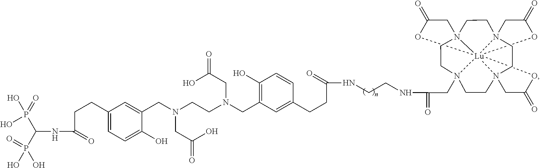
C1(CCC(NC(P(=O)(O)O)P(O)(O)=O)=O)=CC=C(O)C(CN(CCN(CC2=C(O)C=CC(CCC(=O)NCCNC(CN34CCN56CCN78CCN9(CC3)CC(=O)O[Lu]9754(OC(=O)C8)OC(=O)C6)=O)=C2)CC(=O)O)CC(=O)O)=C1
